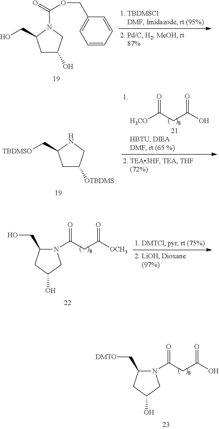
C1C(O)CN(C(OCC2=CC=CC=C2)=O)C1CO.[H3CO]C(CC(O)=O)=O.C1C([OTBDMS])CNC1C[TBDMSO].N1(C(CC([OCH3])=O)=O)C(CO)CC(O)C1.N1(C(CC(O)=O)=O)C(C[DMTO])CC(O)C1
